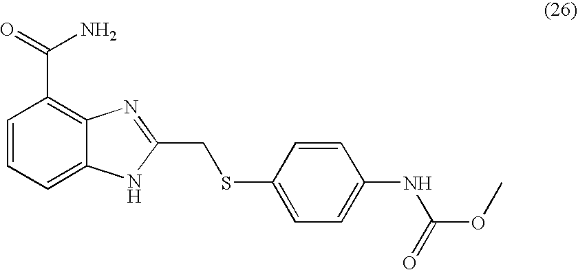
C1=CC=C2C(=C1C(=O)N)N=C(CSC1=CC=C(NC(OC)=O)C=C1)[N H]2
